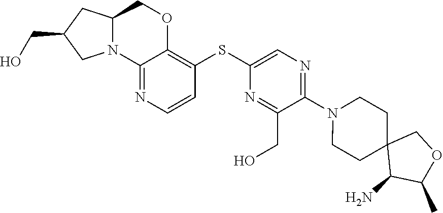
C12=NC=CC(SC3=CN=C(N4CCC5(CC4)C(N)C(C)OC5)C(CO)=N3)=C1OCC1N2CC(CO)C1
